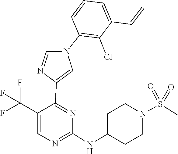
C1(NC2CCN(S(=O)(=O)C)CC2)=NC=C(C(F)(F)F)C(C2=CN(C3=C(Cl)C(C=C)=CC=C3)C=N2)=N1
